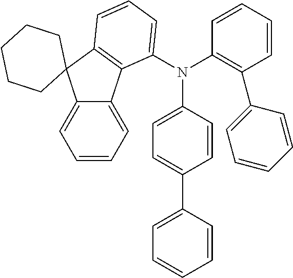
N(C1=CC=C(C2=CC=CC=C2)C=C1)(C1=C(C2=CC=CC=C2)C=CC=C1)C1=CC=CC2=C1C1=CC=CC=C1C21CCCCC1
